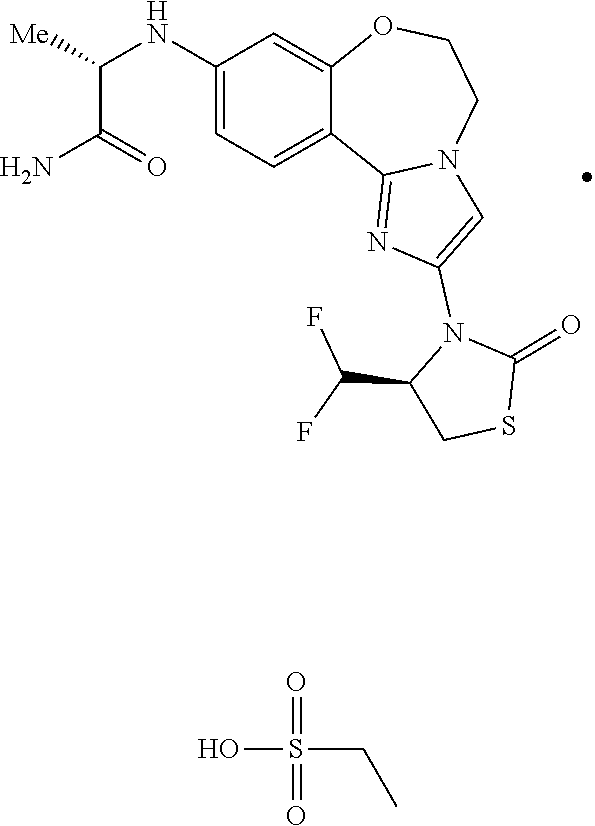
C1(NC(C(=O)N)[Me])=CC=C2C(=C1)OCCN1C2=NC(N2C(C(F)F)CSC2=O)=C1.O=S(=O)(O)CC
